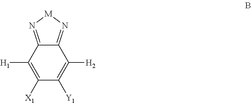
C12=N[M]N=C1C([H1])=C([X1])C([Y1])=C2[H2]
